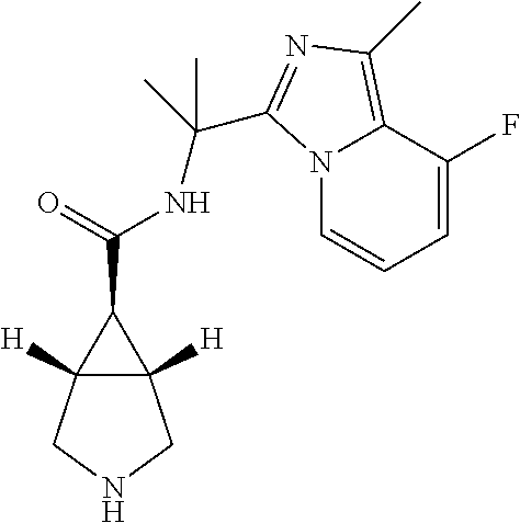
C12([H])C([H])(CNC1)C2C(=O)NC(C1=NC(C)=C2C(F)=CC=CN21)(C)C
